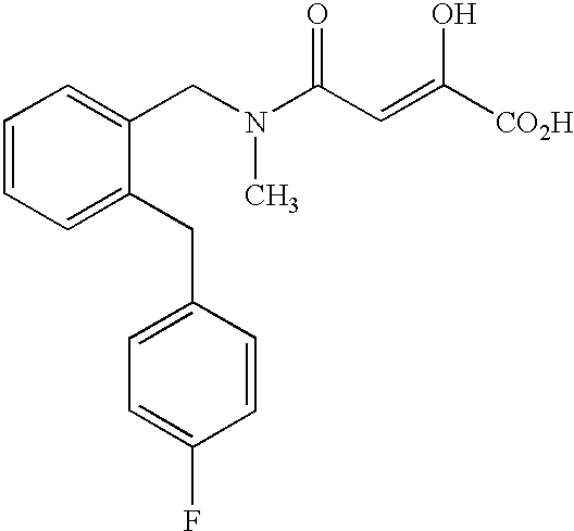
C1=CC=C(CC2=CC=C(F)C=C2)C(CN(C(C=C(O)[CO2H])=O)C)=C1
